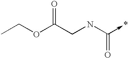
CCOC(CNC(->*)=O)=O
